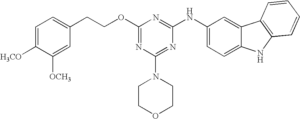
C1=C([H3CO])C([OCH3])=CC(CCOC2=NC(N3CCOCC3)=NC(NC3=CC=C4C(=C3)C3=C(N4)C=CC=C3)=N2)=C1
